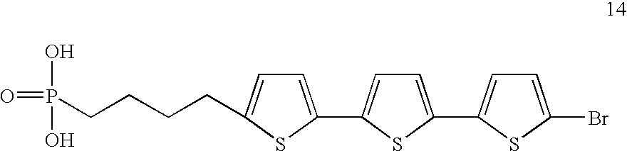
O=P(O)(O)CCCCC1=CC=C(C2=CC=C(C3=CC=C(Br)S3)S2)S1
